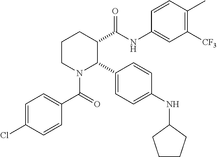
C1=C(Cl)C=CC(C(=O)N2C(C3=CC=C(NC4CCCC4)C=C3)C(C(NC3=CC([CF3])=C(C)C=C3)=O)CCC2)=C1
